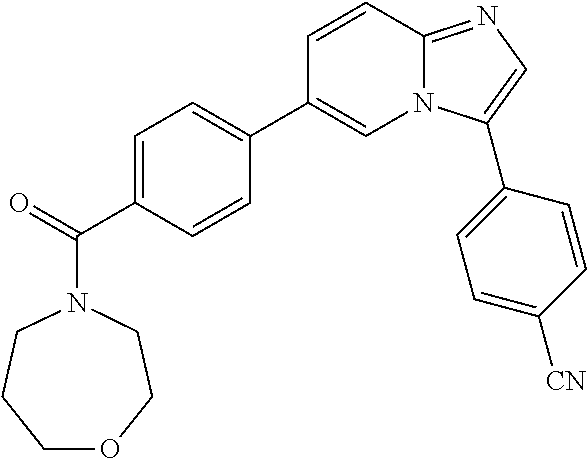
C1=C(C(=O)N2CCCOCC2)C=CC(C2=CN3C(=NC=C3C3=CC=C([CN])C=C3)C=C2)=C1
